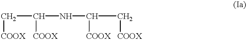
C(C(NC(C[COOX])[COOX])[COOX])[COOX]
